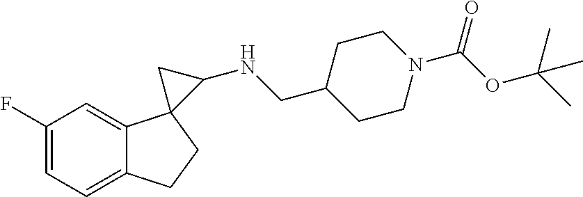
C1=C(F)C=C2C(=C1)CCC21C(NCC2CCN(C(OC(C)(C)C)=O)CC2)C1
